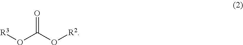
O(C(O[R2])=O)[R3]
